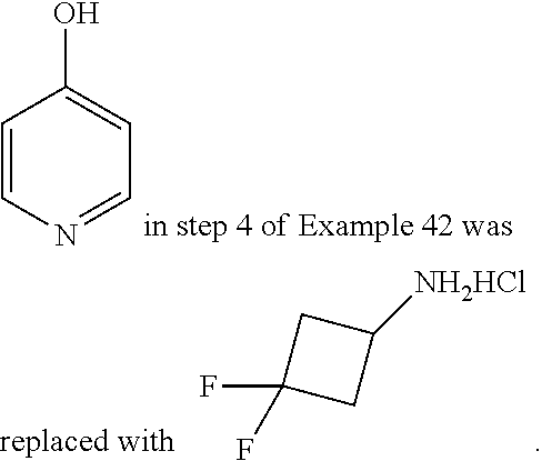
C1C(F)(F)CC1[NH2HCl].C1=CN=CC=C1O
